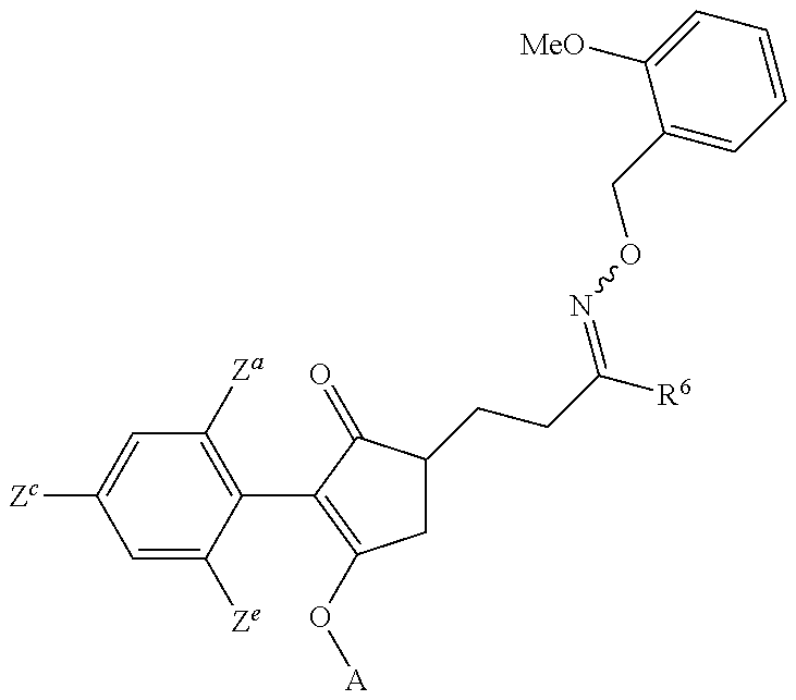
C1=C([Ze])C(C2=C(O[A])CC(CCC([R6])=NOCC3=CC=CC=C3[MeO])C2=O)=C([Za])C=C1[Zc]
